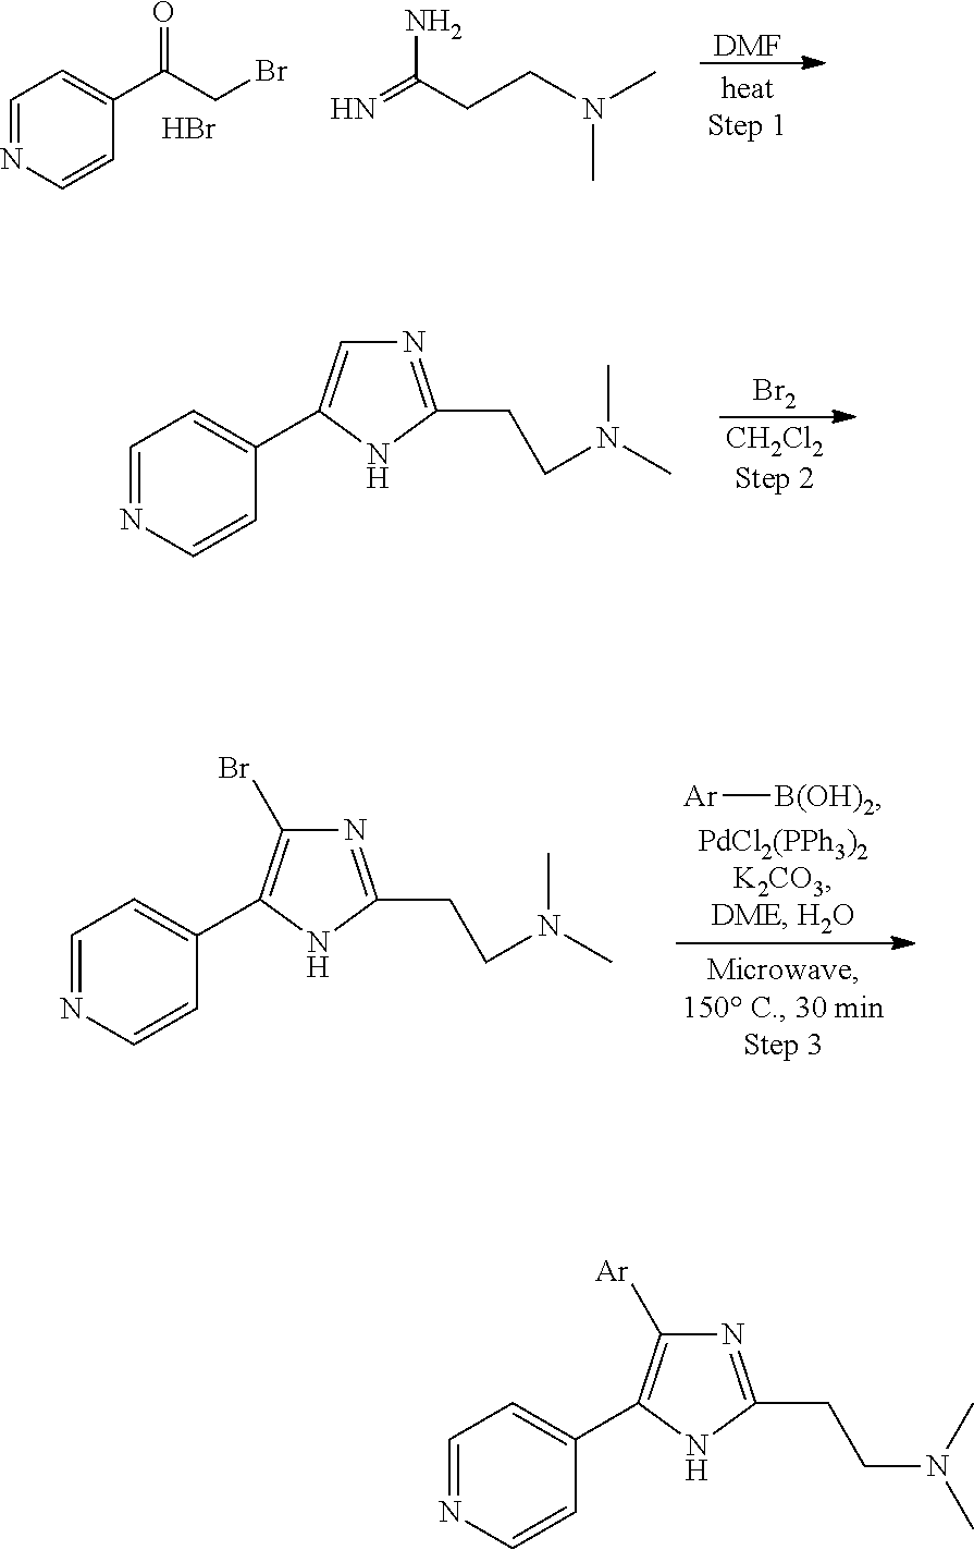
C1=NC=CC(C(CBr)=O)=C1.Br.C(C(=N)N)CN(C)C.[DMF].[Br2].[CH2Cl2].N1=C(CCN(C)C)NC(C2=CC=NC=C2)=C1.N1=C(CCN(C)C)NC(C2=CC=NC=C2)=C1Br.[Ar][B(OH)2].N1=C(CCN(C)C)NC(C2=CC=NC=C2)=C1[Ar]
